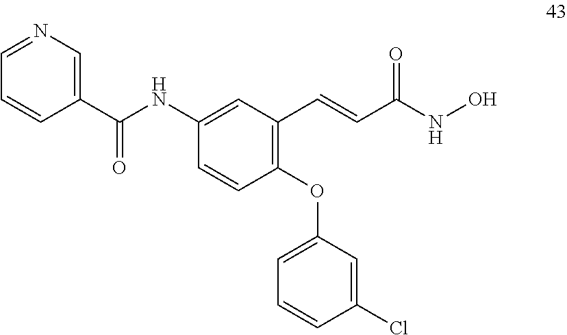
C1(NC(=O)C2=CN=CC=C2)=CC(C=CC(=O)NO)=C(OC2=CC=CC(Cl)=C2)C=C1
